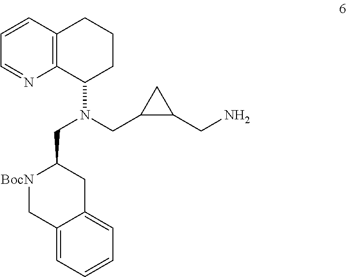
C12=C(C=CC=N1)CCCC2N(CC1C(CN)C1)CC1[BocN]CC2=CC=CC=C2C1
